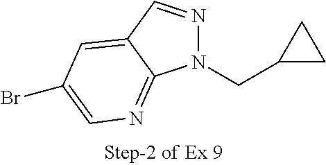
N1(CC2CC2)N=CC2=CC(Br)=CN=C12
